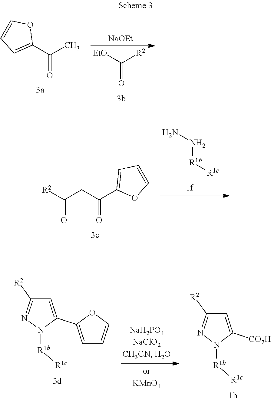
C(C)(=O)C1=CC=CO1.C([R2])([EtO])=O.[NaOEt].[R2]C(CC(C1=CC=CO1)=O)=O.N([R1b][R1c])N.N1([R1b][R1c])C([CO2H])=CC([R2])=N1.N1([R1b][R1c])C(C2=CC=CO2)=CC([R2])=N1
